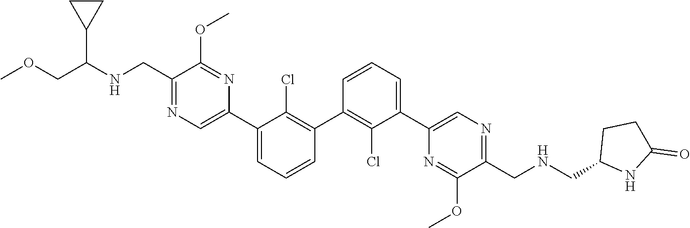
C1(C2=C(Cl)C(C3=CN=C(CNC(COC)C4CC4)C(OC)=N3)=CC=C2)=C(Cl)C(C2=CN=C(CNCC3NC(=O)CC3)C(OC)=N2)=CC=C1
